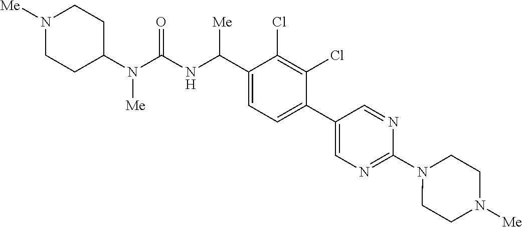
C1(N(C(NC(C2=CC=C(C3=CN=C(N4CCN([Me])CC4)N=C3)C(Cl)=C2Cl)[Me])=O)[Me])CCN([Me])CC1
